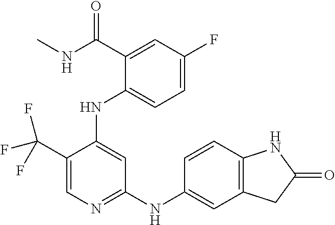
C1(C(F)(F)F)=CN=C(NC2=CC3=C(C=C2)NC(=O)C3)C=C1NC1=CC=C(F)C=C1C(NC)=O
